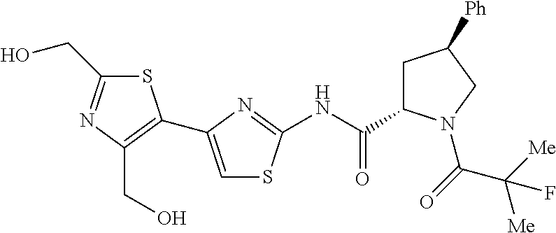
S1C(CO)=NC(CO)=C1C1=CSC(NC(=O)C2CC([Ph])CN2C(C([Me])([Me])F)=O)=N1
